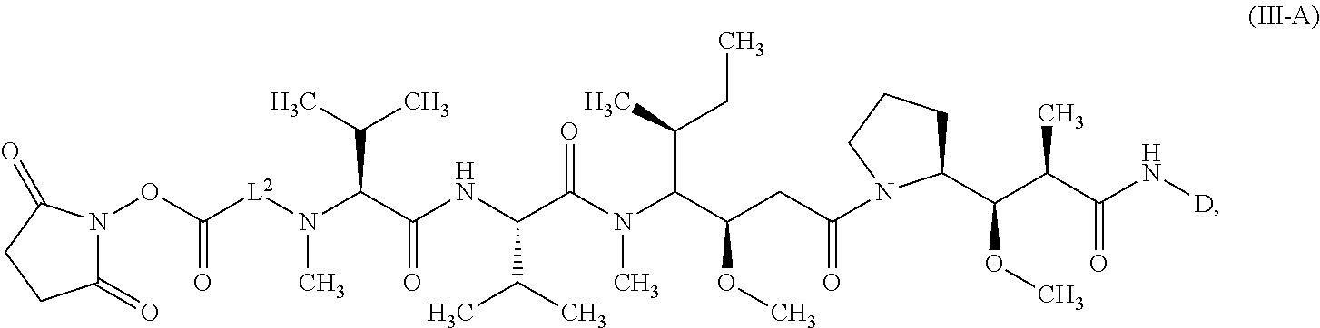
[L2](N(C(C(NC(C(N(C(C(CC(=O)N1C(C(OC)C(C)C(=O)N[D])CCC1)OC)C(CC)C)C)=O)C(C)C)=O)C(C)C)C)C(ON1C(=O)CCC1=O)=O
